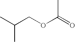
CC(C)COC(=O)C
